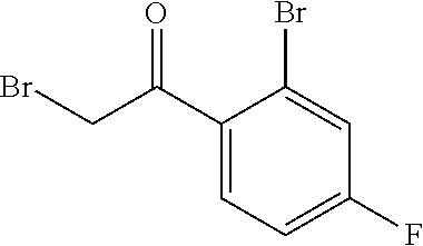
C1(C(CBr)=O)=CC=C(F)C=C1Br
